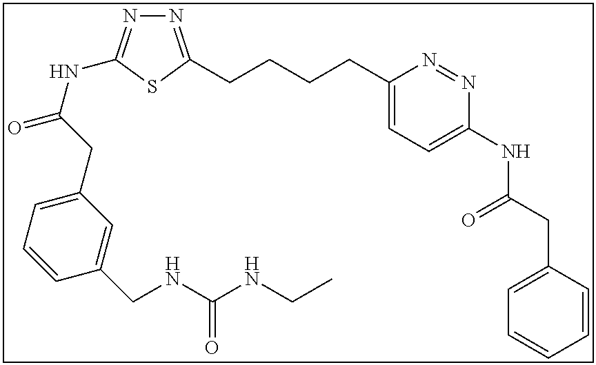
N1=C(CCCCC2=CC=C(NC(CC3=CC=CC=C3)=O)N=N2)SC(NC(=O)CC2=CC=CC(CNC(NCC)=O)=C2)=N1
